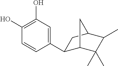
C1(C2C3C(C)(C)C(C)C(C2)C3)=CC(O)=C(O)C=C1
